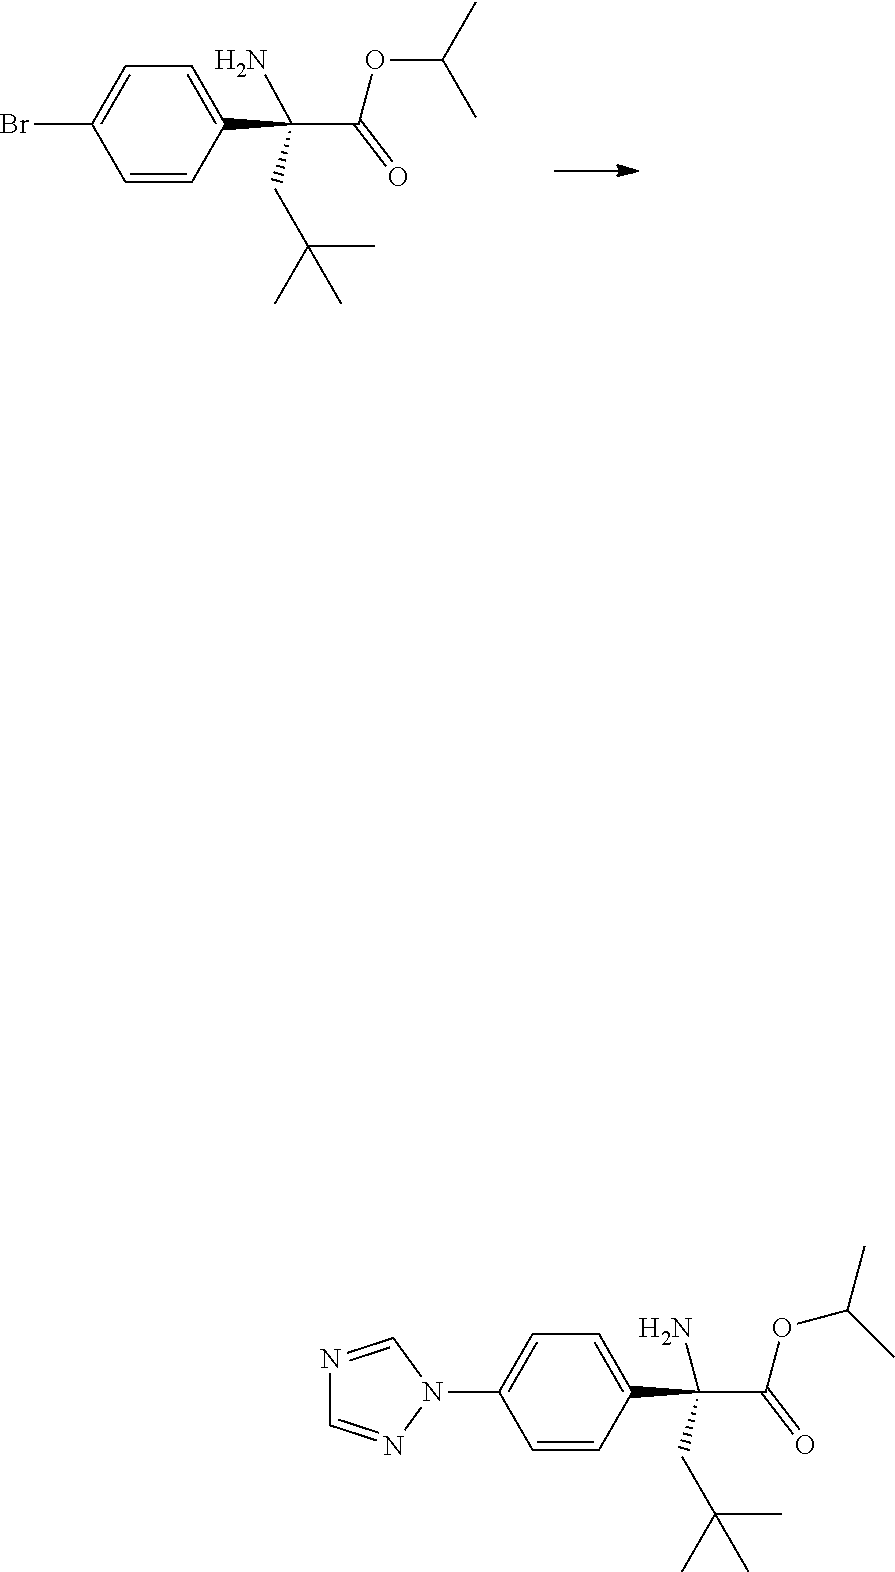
C1=CC(C(C(OC(C)C)=O)(N)CC(C)(C)C)=CC=C1Br.C1=CC(C(C(OC(C)C)=O)(N)CC(C)(C)C)=CC=C1N1C=NC=N1
